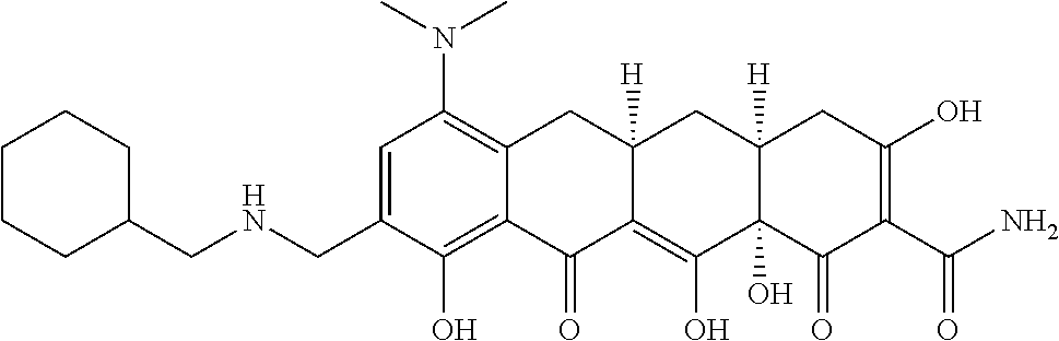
C1=C(CNCC2CCCCC2)C(O)=C2C(=C1N(C)C)CC1([H])C(=C(O)C3(O)C([H])(C1)CC(O)=C(C(N)=O)C3=O)C2=O
